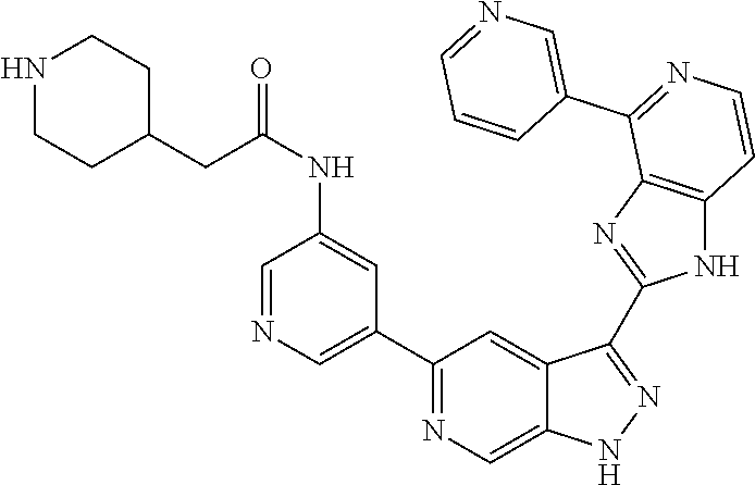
C1(C2=NC=C3C(=C2)C(C2=NC4=C(N2)C=CN=C4C2=CN=CC=C2)=NN3)=CN=CC(NC(CC2CCNCC2)=O)=C1
